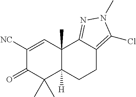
C1([NC])=CC2(C)C([H])(C(C)(C)C1=O)CCC1=C(Cl)N(C)N=C21
